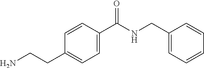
NCCC1=CC=C(C(NCC2=CC=CC=C2)=O)C=C1
